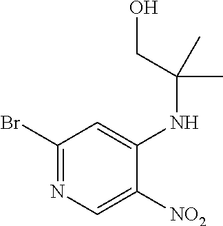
C1(Br)=NC=C([NO2])C(NC(C)(CO)C)=C1
